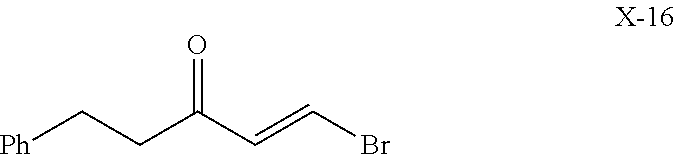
BrC=CC(CC[Ph])=O
